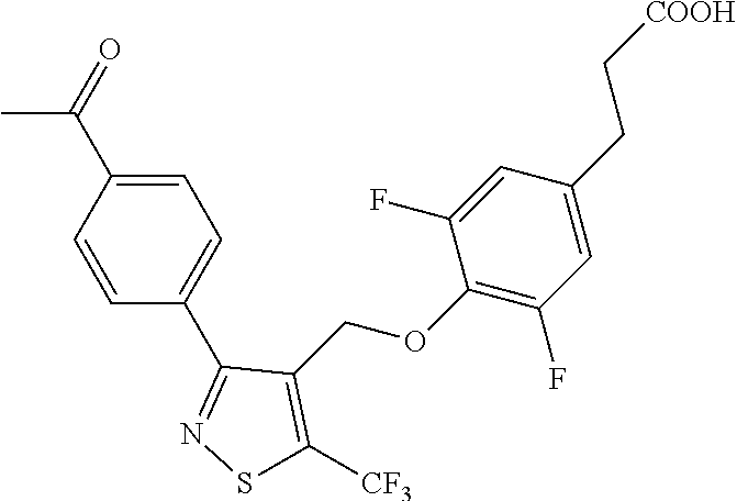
C1=C(C(=O)C)C=CC(C2=NSC([CF3])=C2COC2=C(F)C=C(CC[COOH])C=C2F)=C1
